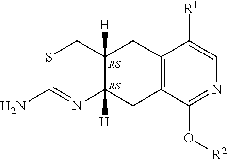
C12=C(C(O[R2])=NC=C1[R1])CC1([H])C([H])(C2)CSC(N)=N1.[RS].[RS]
